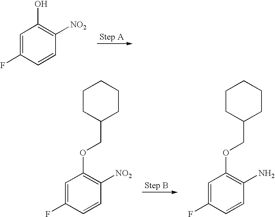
C1=C(F)C=CC([NO2])=C1O.C1=C(F)C=CC([NO2])=C1OCC1CCCCC1.C1=C(F)C=CC(N)=C1OCC1CCCCC1
